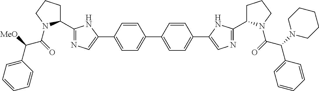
C1(C2=NC=C(C3=CC=C(C4=CC=C(C5=CN=C(C6CCCN6C(=O)C(N6CCCCC6)C6=CC=CC=C6)N5)C=C4)C=C3)N2)CCCN1C(=O)C(C1=CC=CC=C1)[MeO]
